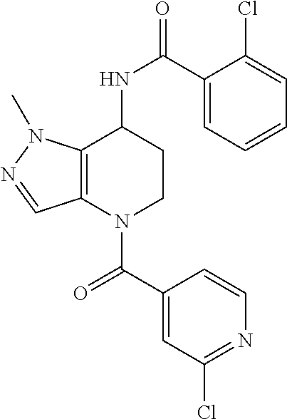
C1(C(=O)N2CCC(NC(=O)C3=CC=CC=C3Cl)C3=C2C=NN3C)=CC(Cl)=NC=C1
